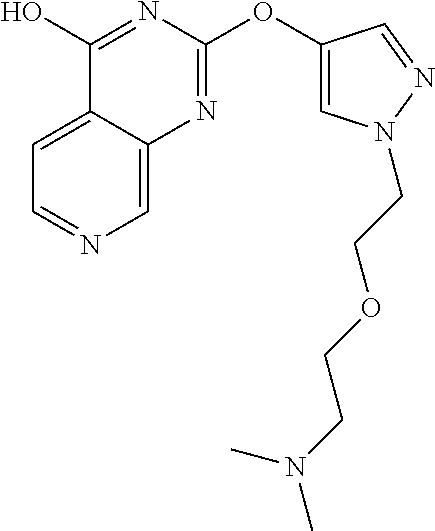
C1=C2C(=CN=C1)N=C(OC1=CN(CCOCCN(C)C)N=C1)N=C2O
